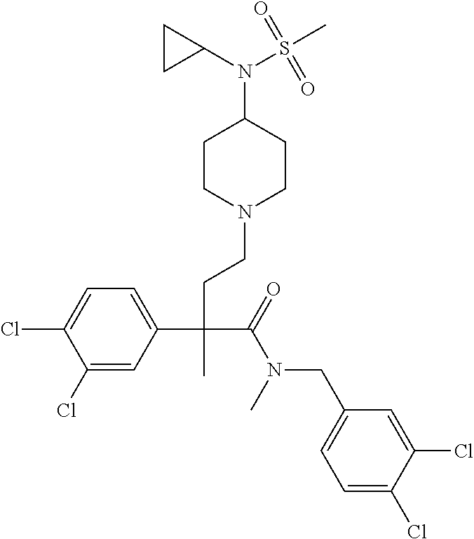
C1(Cl)=CC(C(CCN2CCC(N(C3CC3)S(C)(=O)=O)CC2)(C(=O)N(CC2=CC=C(Cl)C(Cl)=C2)C)C)=CC=C1Cl
